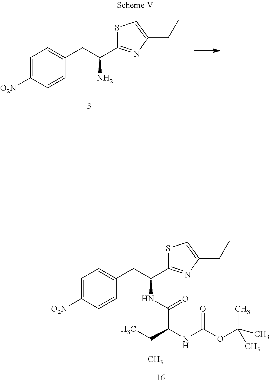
C1=C([O2N])C=CC(CC(N)C2=NC(CC)=CS2)=C1.C1=C([O2N])C=CC(CC(NC(C(NC(OC(C)(C)C)=O)C(C)C)=O)C2=NC(CC)=CS2)=C1
